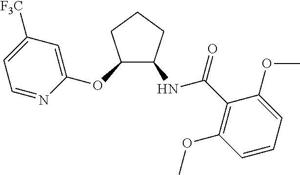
C1=C([F3C])C=C(OC2C(NC(C3=C(OC)C=CC=C3OC)=O)CCC2)N=C1
